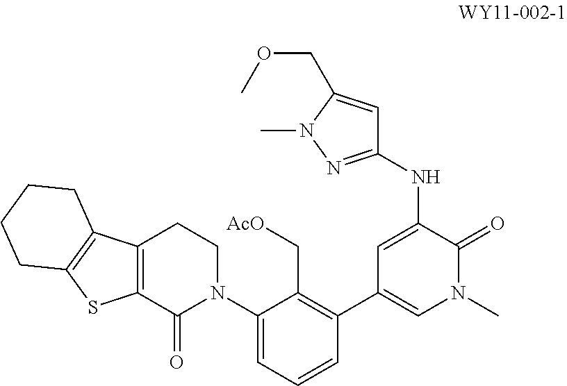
C1(N2CCC3=C(C2=O)SC2=C3CCCC2)=CC=CC(C2=CN(C)C(=O)C(NC3=NN(C)C(COC)=C3)=C2)=C1C[AcO]
